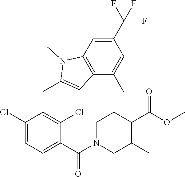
C1(Cl)=CC=C(C(N2CC(C)C(C(OC)=O)CC2)=O)C(Cl)=C1CC1=CC2=C(N1C)C=C(C(F)(F)F)C=C2C
